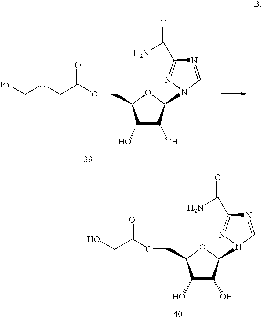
N1=CN(C2C(O)C(O)C(COC(=O)CO)O2)N=C1C(N)=O.N1=CN(C2C(O)C(O)C(COC(=O)COC[Ph])O2)N=C1C(N)=O
